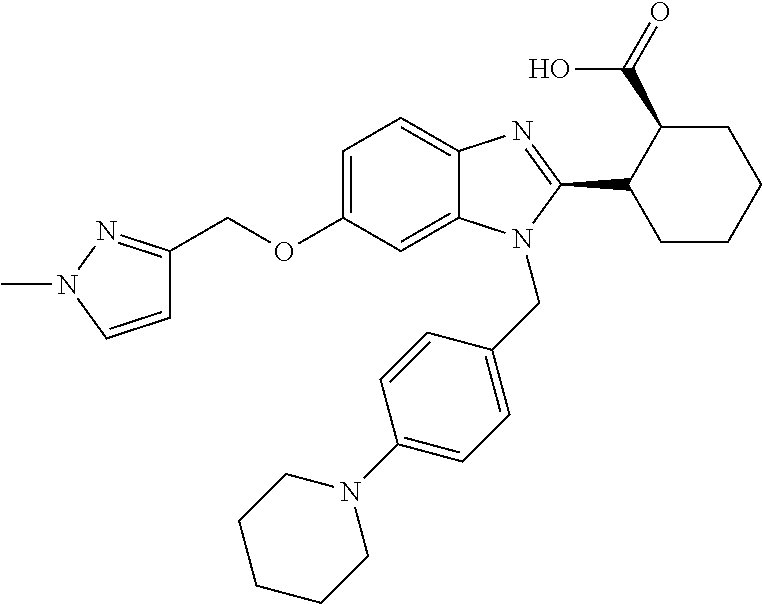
C1=C(OCC2=NN(C)C=C2)C=C2C(=C1)N=C(C1CCCCC1C(=O)O)N2CC1=CC=C(N2CCCCC2)C=C1
